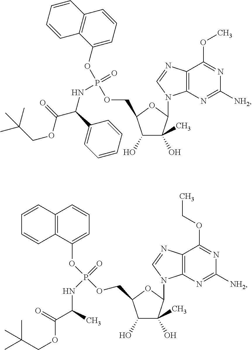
C12=C(N=C([NH2])N=C1OCC)N(C1C(O)(C)C(O)C(COP(OC3=CC=CC4=C3C=CC=C4)(=O)NC(C(=O)OCC(C)(C)C)C)O1)C=N2.C12=C(N=C([NH2])N=C1OC)N(C1OC(COP(OC3=CC=CC4=C3C=CC=C4)(=O)NC(C3=CC=CC=C3)C(OCC(C)(C)C)=O)C(O)C1(O)C)C=N2
